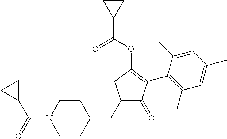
C1(CC2CCN(C(=O)C3CC3)CC2)C(=O)C(C2=C(C)C=C(C)C=C2C)=C(OC(=O)C2CC2)C1
